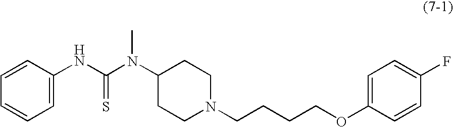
C1=C(NC(N(C2CCN(CCCCOC3=CC=C(F)C=C3)CC2)C)=S)C=CC=C1
